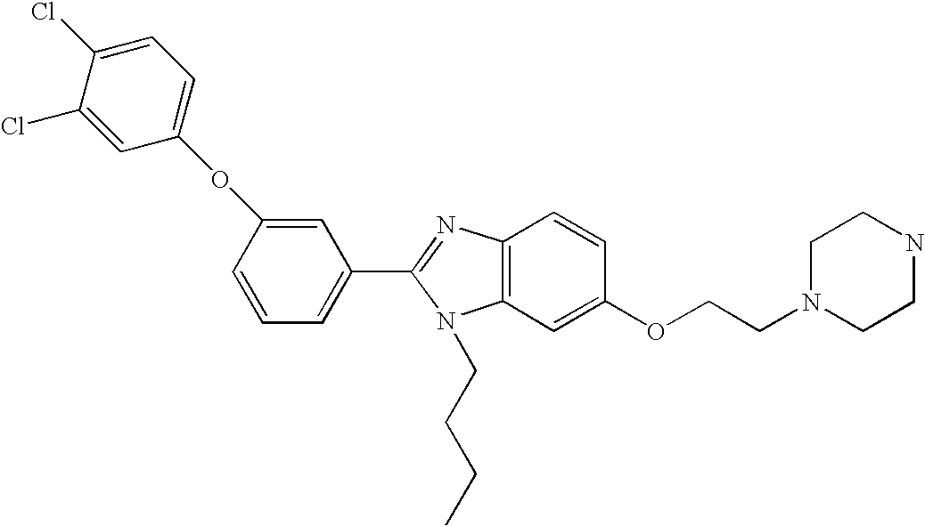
C1(C2=NC3=C(N2CCCC)C=C(OCCN2CCNCC2)C=C3)=CC=CC(OC2=CC=C(Cl)C(Cl)=C2)=C1
